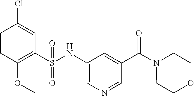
C1=CC(OC)=C(S(NC2=CN=CC(C(N3CCOCC3)=O)=C2)(=O)=O)C=C1Cl
